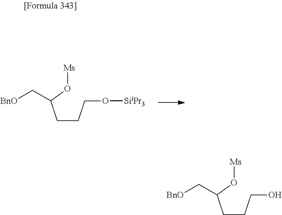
[BnO]CC(CCCO[SiiPr3])O[Ms].[BnO]CC(CCCO)O[Ms]
